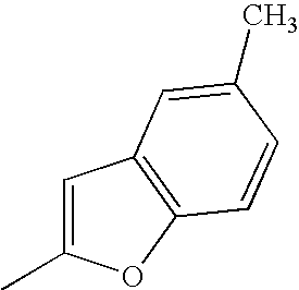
C1=C(C)OC2=C1C=C(C)C=C2
